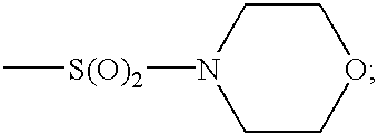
C1COCCN1[S(O)2]C
